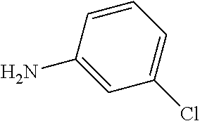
C1=CC(N)=CC(Cl)=C1
